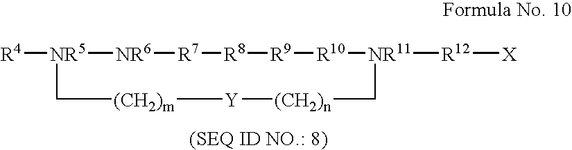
[R4][NR5]1[NR6][R7][R8][R9][R10][NR11]([R12][X])C[(CH2)n][Y][(CH2)m]C1
